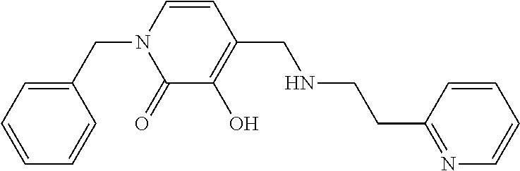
C1=CC=CC(CN2C(=O)C(O)=C(CNCCC3=NC=CC=C3)C=C2)=C1
